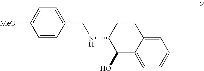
C1=C2C(=CC=C1)C(O)C(NCC1=CC=C([MeO])C=C1)C=C2
